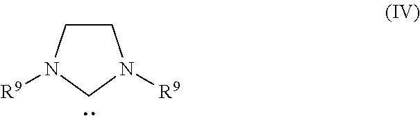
C1CN([R9])CN1[R9]
